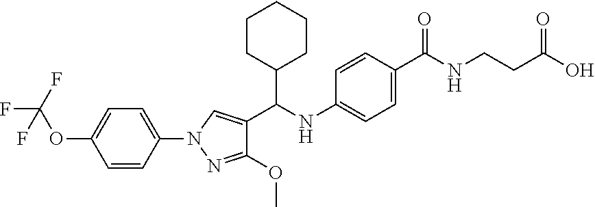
C1(C(NC2=CC=C(C(NCCC(O)=O)=O)C=C2)C2=CN(C3=CC=C(OC(F)(F)F)C=C3)N=C2OC)CCCCC1
